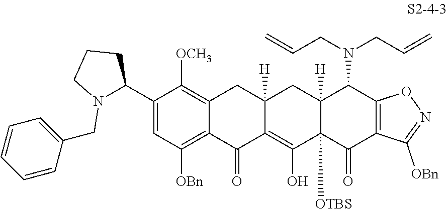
C1(C2N(CC3=CC=CC=C3)CCC2)=CC([OBn])=C2C(=C1[OCH3])CC1([H])C(=C(O)C3([OTBS])C([H])(C1)C(N(CC=C)CC=C)C1=C(C3=O)C([OBn])=NO1)C2=O
